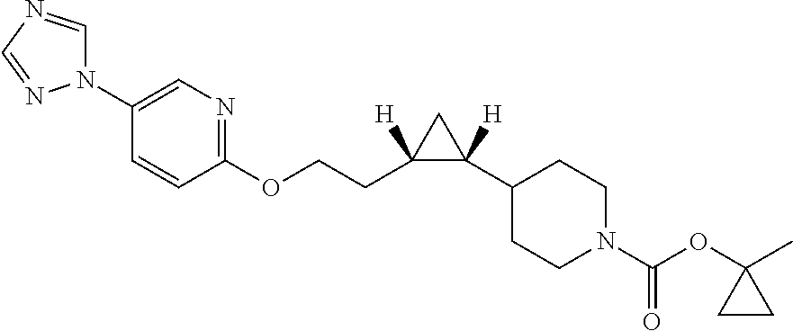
O(CCC1([H])C(C2CCN(C(OC3(C)CC3)=O)CC2)([H])C1)C1=NC=C(N2C=NC=N2)C=C1
